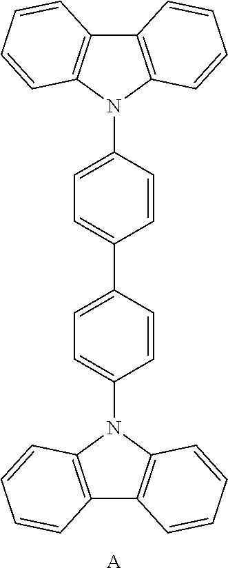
C12=C(N(C3=CC=C(C4=CC=C(N5C6=C(C7=C5C=CC=C7)C=CC=C6)C=C4)C=C3)C3=C1C=CC=C3)C=CC=C2.[A]
